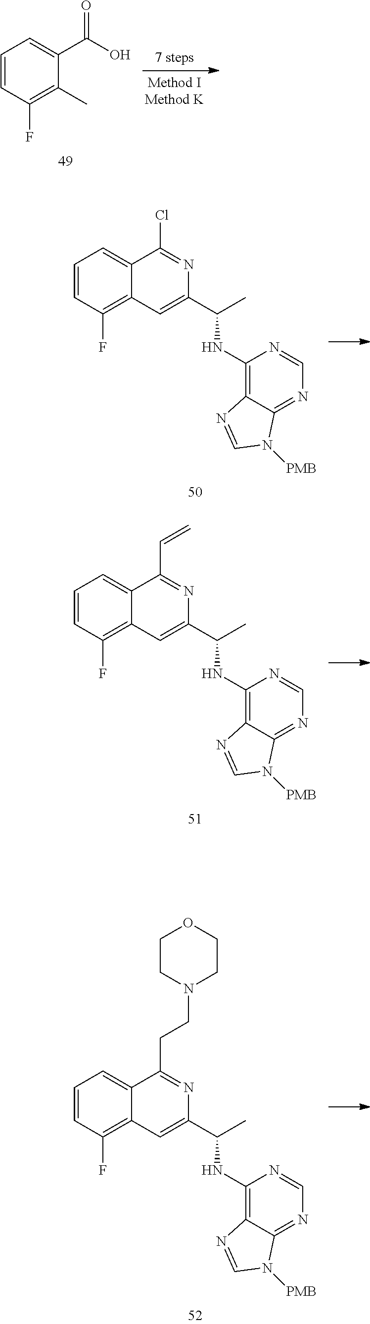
C1=CC(F)=C(C)C(C(O)=O)=C1.C1=CC(F)=C2C(=C1)C(Cl)=NC(C(C)NC1=C3C(=NC=N1)N([PMB])C=N3)=C2.C1=CC(F)=C2C(=C1)C(C=C)=NC(C(C)NC1=C3C(=NC=N1)N([PMB])C=N3)=C2.C1=CC(F)=C2C(=C1)C(CCN1CCOCC1)=NC(C(C)NC1=C3C(=NC=N1)N([PMB])C=N3)=C2
